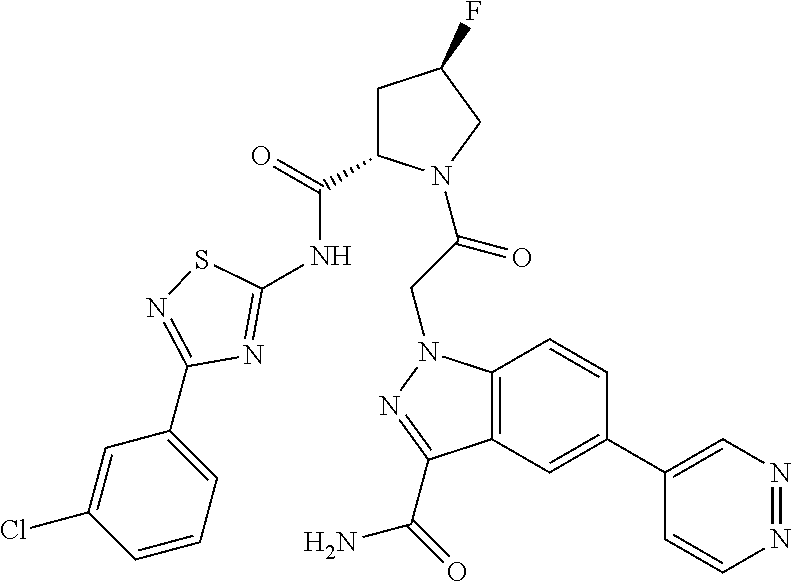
N1=NC=C(C2=CC3=C(C=C2)N(CC(=O)N2C(C(=O)NC4=NC(C5=CC=CC(Cl)=C5)=NS4)CC(F)C2)N=C3C(=O)N)C=C1
